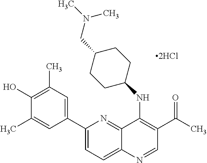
C12=NC(C3=CC(C)=C(O)C(C)=C3)=CC=C1N=CC(C(C)=O)=C2NC1CCC(CN(C)C)CC1
